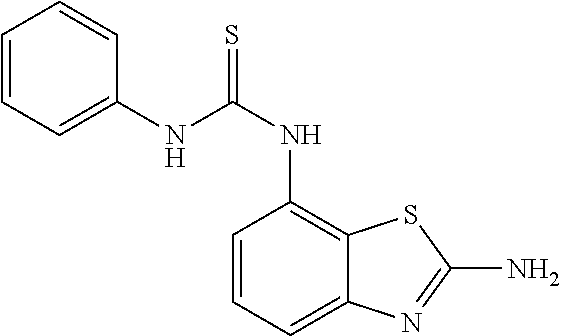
C1=CC=C(NC(NC2=C3C(=CC=C2)N=C(N)S3)=S)C=C1
